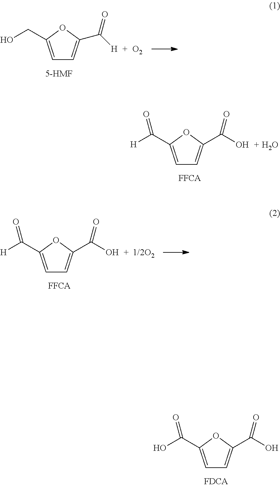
C1=C(C(O)=O)OC(C(O)=O)=C1.C1=C(CO)OC(C([H])=O)=C1.[O2].C1=C(C([H])=O)OC(C(O)=O)=C1.O.C1=C(C([H])=O)OC(C(O)=O)=C1.[1/2O2]
